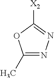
C1(C)=NN=C([X2])O1
